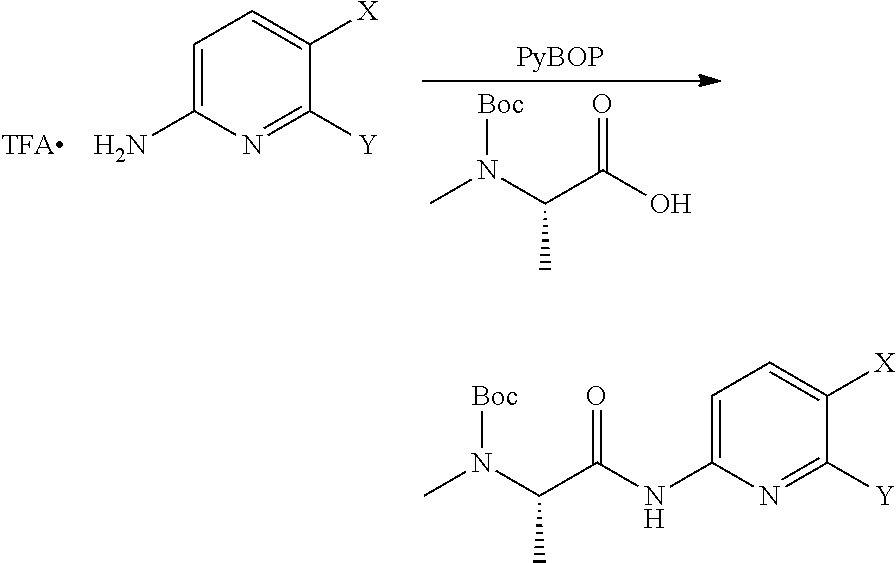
C1=C(N)N=C([Y])C([X])=C1.CN(C(C(O)=O)C)[Boc].C1=C(NC(C(N(C)[Boc])C)=O)N=C([Y])C([X])=C1
